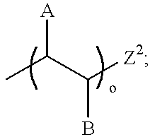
CC(C([Z2])B)[A]
